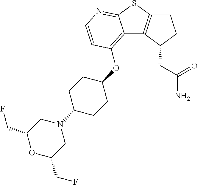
C12=C(OC3CCC(N4CC(CF)OC(CF)C4)CC3)C=CN=C1SC1=C2C(CC(=O)N)CC1
